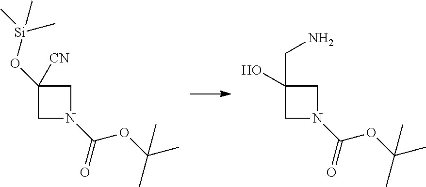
C1C(O[Si](C)(C)C)([CN])CN1C(=O)OC(C)(C)C.C1C(O)(CN)CN1C(=O)OC(C)(C)C
